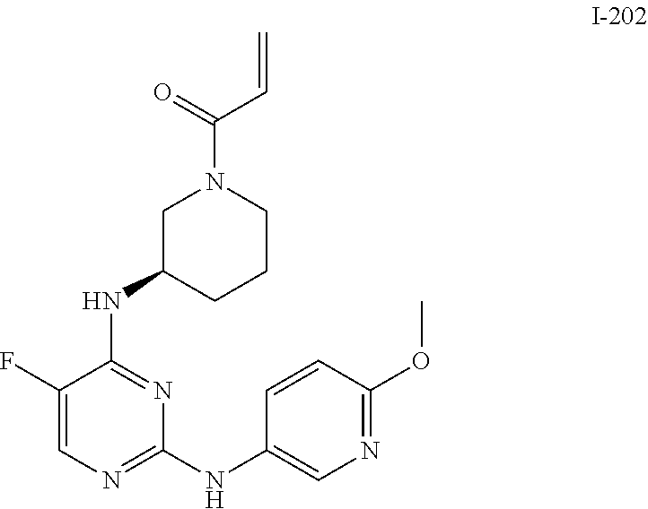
C1=C(F)C(NC2CCCN(C(=O)C=C)C2)=NC(NC2=CN=C(OC)C=C2)=N1
